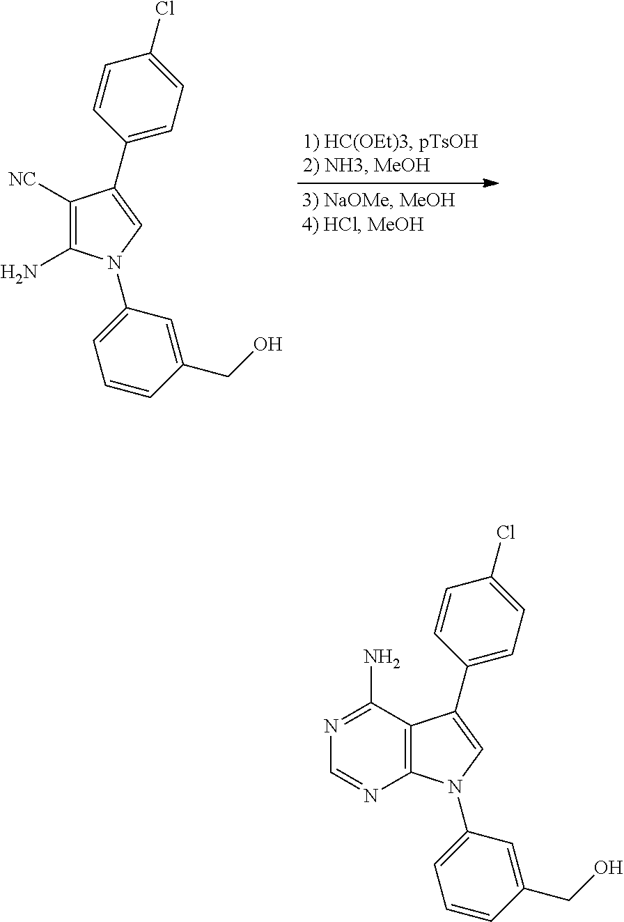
C1([NC])=C(N)N(C2=CC=CC(CO)=C2)C=C1C1=CC=C(Cl)C=C1.C12=C(N(C3=CC=CC(CO)=C3)C=C1C1=CC=C(Cl)C=C1)N=CN=C2N
